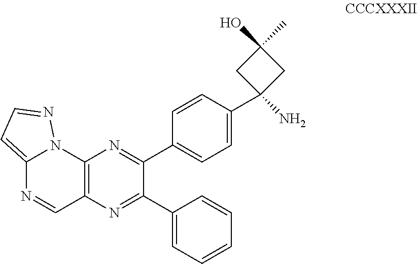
C12=CC=NN1C1=C(C=N2)N=C(C2=CC=CC=C2)C(C2=CC=C(C3(N)CC(O)(C)C3)C=C2)=N1
